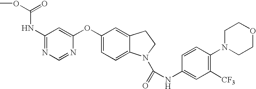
C1(NC(=O)OC)=NC=NC(OC2=CC=C3C(=C2)CCN3C(=O)NC2=CC([CF3])=C(N3CCOCC3)C=C2)=C1
